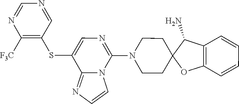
C12=C(C(N)C3(O1)CCN(C1=NC=C(SC4=C([F3C])N=CN=C4)C4=NC=CN41)CC3)C=CC=C2
